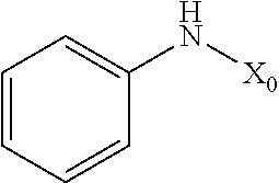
C1=CC=CC(N[X0])=C1
